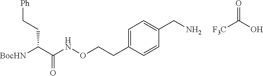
[F3C]C(O)=O.C(CC(C(NOCCC1=CC=C(CN)C=C1)=O)[BocHN])[Ph]
